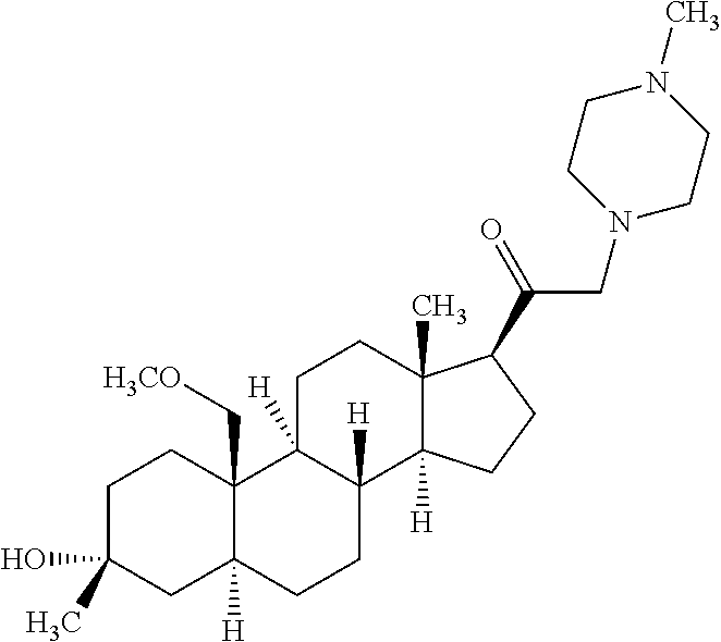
C1C(O)(C)CC2([H])C(C[H3CO])(C1)C1([H])C([H])(CC2)C2([H])C(C)(CC1)C(C(=O)CN1CCN(C)CC1)CC2
